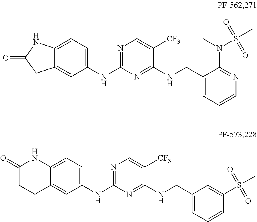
C12=CC(NC3=NC=C([CF3])C(NCC4=CC=CN=C4N(C)S(C)(=O)=O)=N3)=CC=C1NC(=O)C2.C12=CC(NC3=NC=C([CF3])C(NCC4=CC=CC(S(C)(=O)=O)=C4)=N3)=CC=C1NC(=O)CC2
